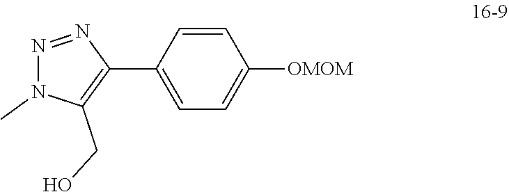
C1=C(C2=C(CO)N(C)N=N2)C=CC([OMOM])=C1
